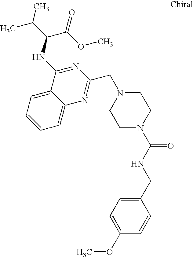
C1=C2C(=CC=C1)C(NC(C(C)C)C(OC)=O)=NC(CN1CCN(C(=O)NCC3=CC=C(OC)C=C3)CC1)=N2
